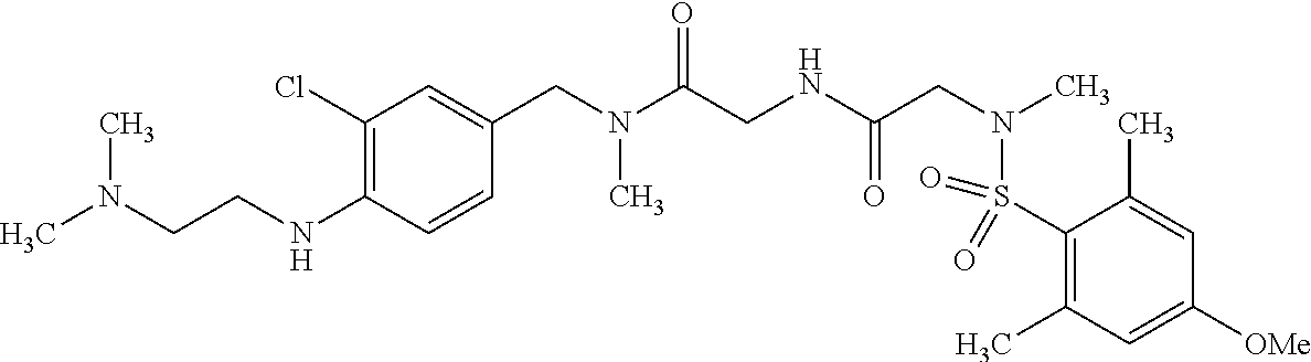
C1(Cl)=C(NCCN(C)C)C=CC(CN(C(CNC(CN(C)S(=O)(=O)C2=C(C)C=C([OMe])C=C2C)=O)=O)C)=C1
